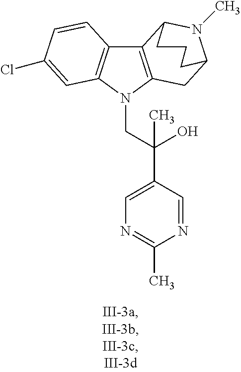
C12=C(N(CC(C3=CN=C(C)N=C3)(O)C)C3=C1C=CC(Cl)=C3)CC1N(C)C2CCC1
